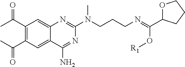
C1(C(C)=O)=C(C(C)=O)C=C2C(=C1)N=C(N(CCCN=C(C1OCCC1)O[R1])C)N=C2N
